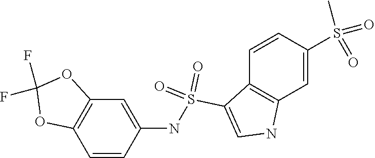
C1=CC(S(=O)(C)=O)=CC2=C1C(S(=O)(NC1=CC3=C(C=C1)OC(F)(F)O3)=O)=CN2
